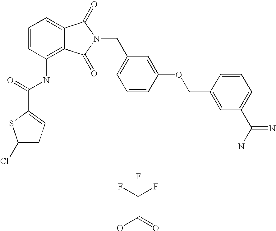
C1=C2C(=C(NC(C3=CC=C(Cl)S3)=O)C=C1)C(=O)N(CC1=CC=CC(OCC3=CC(C(N)=N)=CC=C3)=C1)C2=O.C(C(=O)O)(F)(F)F
